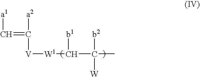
[a1]C=C([a2])[V][W1]C(C(C)([b2])[W])[b1]
